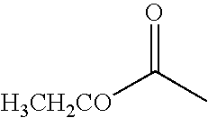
O=C(C)[H3CH2CO]
